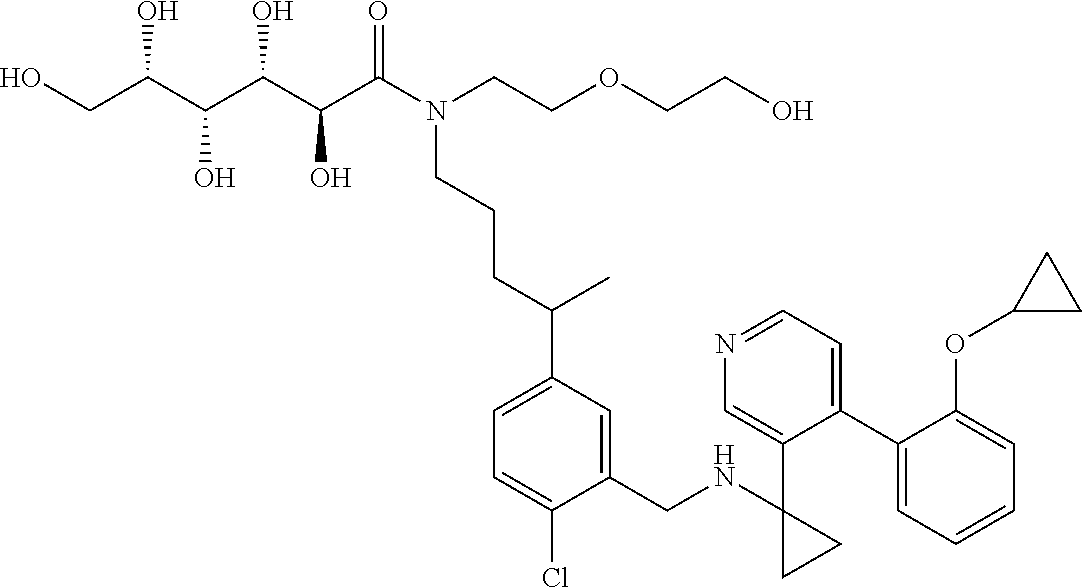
OCC(C(C(C(C(N(CCOCCO)CCCC(C)C1=CC=C(Cl)C(CNC2(C3=CN=CC=C3C3=CC=CC=C3OC3CC3)CC2)=C1)=O)O)O)O)O
